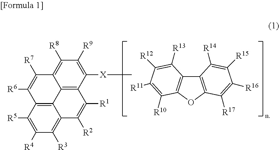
C12=C3C([X]C)=C([R9])C([R8])=C1C([R7])=C([R6])C1=C2C(=C([R3])C([R4])=C1[R5])C([R2])=C3[R1].C12=C(OC3=C1C([R13])=C([R12])C([R11])=C3[R10])C([R17])=C([R16])C([R15])=C2[R14]
